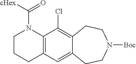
C12=C(C(Cl)=C3C(=C1)CCN([Boc])CC3)N(C([cHex])=O)CCC2
